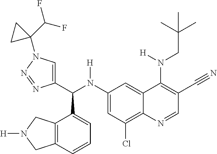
C1(N(C(C2=CN(C3(C(F)F)CC3)N=N2)C2=CC=CC3=C2CN([H])C3)[H])=CC(Cl)=C2C(=C1)C(N(CC(C)(C)C)[H])=C(C#N)C=N2
